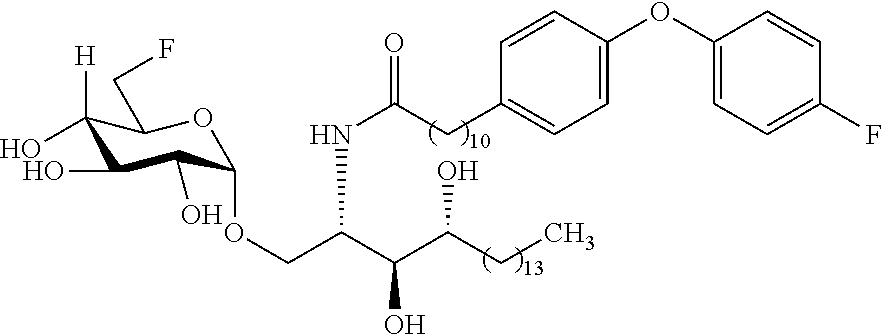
C1([H])(O)C(O)C(O)C(OCC(C(C(CC)O)O)NC(CC2=CC=C(OC3=CC=C(F)C=C3)C=C2)=O)OC1CF
